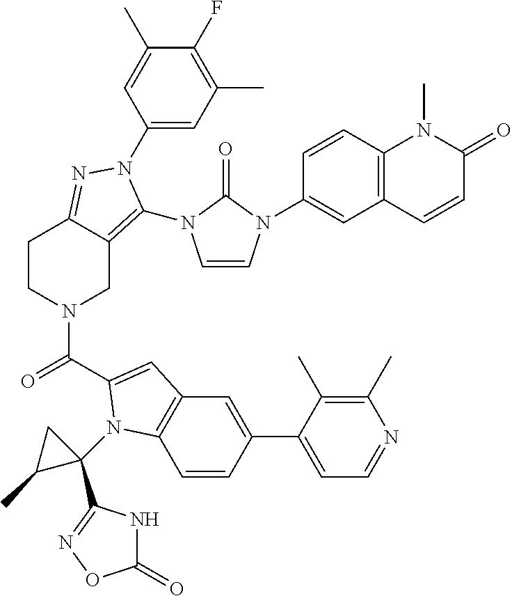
C1(N2C(N3C=CN(C4=CC5=C(C=C4)N(C)C(=O)C=C5)C3=O)=C3CN(C(=O)C4=CC5=C(C=CC(C6=CC=NC(C)=C6C)=C5)N4C4(C5=NOC(=O)N5)CC4C)CCC3=N2)=CC(C)=C(F)C(C)=C1
